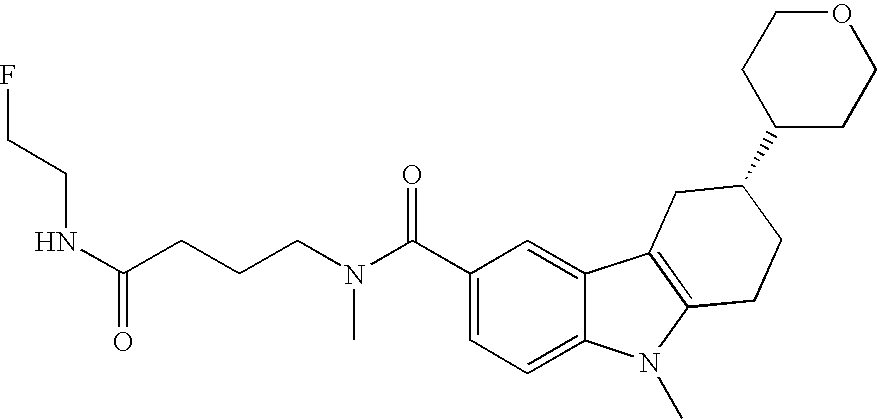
C1(C(N(C)CCCC(NCCF)=O)=O)=CC=C2C(=C1)C1=C(N2C)CCC(C2CCOCC2)C1
